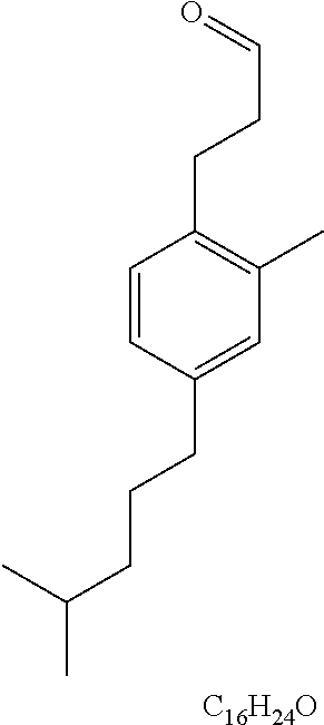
C1=CC(CCCC(C)C)=CC(C)=C1CCC=O.[C16H24O]
